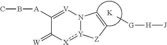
CB[A]C1=[V]N2[Y](:[X]C1=[W])[Z]C=C2.[K].C[G][H][J]
